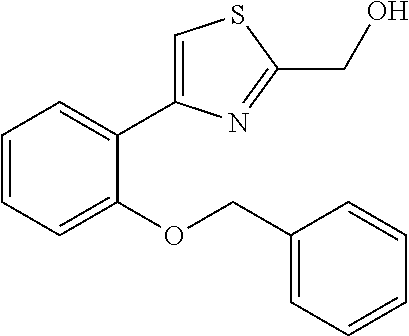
C1=CC=C(OCC2=CC=CC=C2)C(C2=CSC(CO)=N2)=C1
